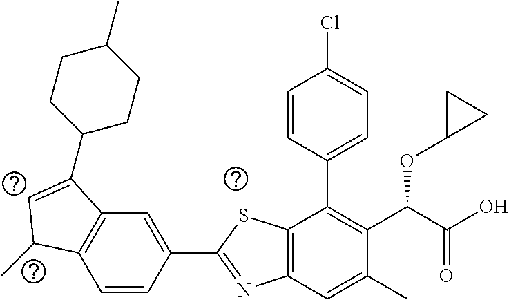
C1=CC(C2=NC3=C(S2)C(C2=CC=C(Cl)C=C2)=C(C(C(O)=O)OC2CC2)C(C)=C3)=CC2=C1C(C)C=C2C1CCC(C)CC1
